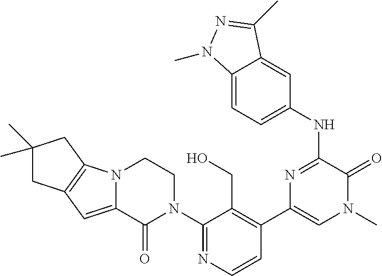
C12=C(N3C(=C1)C(=O)N(C1=NC=CC(C4=CN(C)C(=O)C(NC5=CC=C6C(=C5)C(C)=NN6C)=N4)=C1CO)CC3)CC(C)(C)C2
